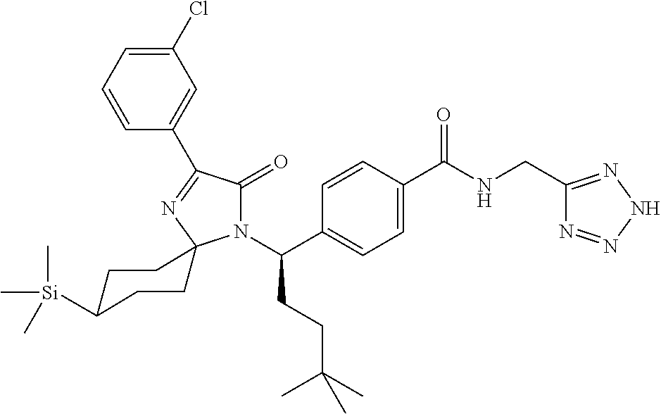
N1(C(C2=CC=C(C(NCC3=NNN=N3)=O)C=C2)CCC(C)(C)C)C(=O)C(C2=CC(Cl)=CC=C2)=NC12CCC([Si](C)(C)C)CC2
